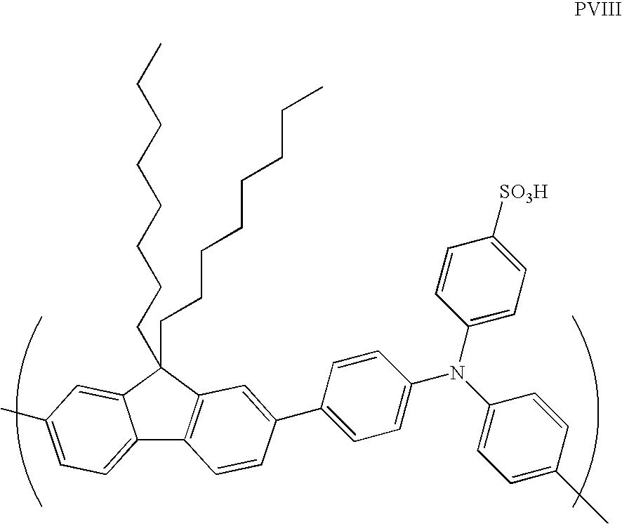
C12=CC=C(C)C=C1C(CCCCCCCC)(CCCCCCCC)C1=C2C=CC(C2=CC=C(N(C3=CC=C([SO3H])C=C3)C3=CC=C(C)C=C3)C=C2)=C1
